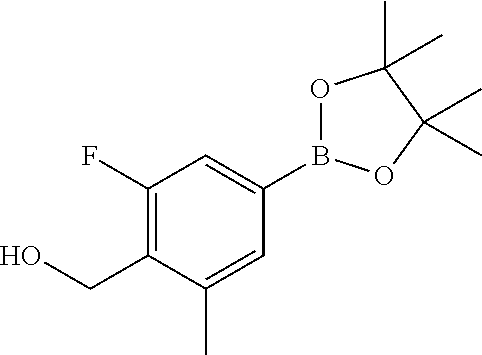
C1(B2OC(C)(C)C(C)(C)O2)=CC(F)=C(CO)C(C)=C1
